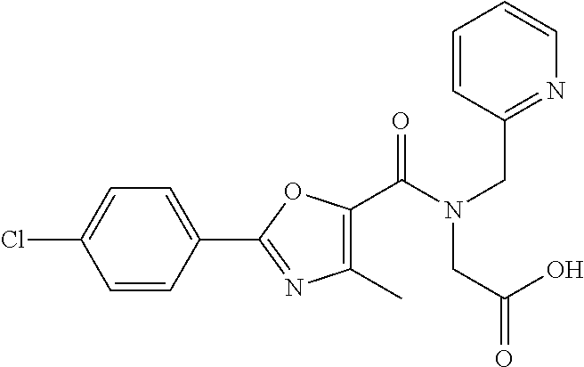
C1=CC(C2=NC(C)=C(C(N(CC3=NC=CC=C3)CC(=O)O)=O)O2)=CC=C1Cl
